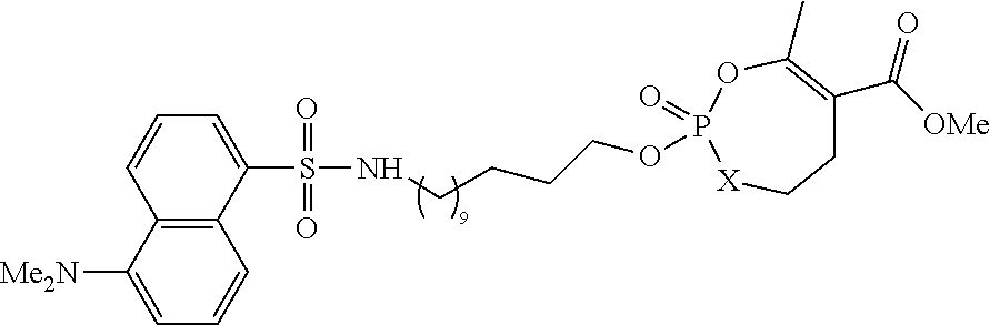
C12=C(C(S(=O)(=O)NCCCCOP3(=O)OC(C)=C(C([OMe])=O)CC[X]3)=CC=C1)C=CC=C2[Me2N]
